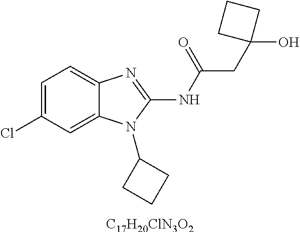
[C17H20ClN3O2].C1=C(Cl)C=C2C(=C1)N=C(NC(CC1(O)CCC1)=O)N2C1CCC1
